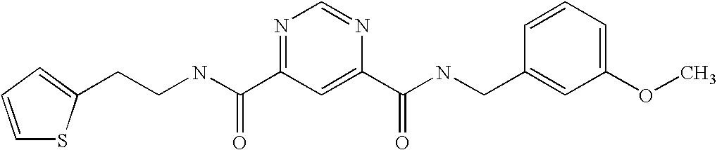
C(NC(=O)C1=NC=NC(C(=O)NCC2=CC(OC)=CC=C2)=C1)CC1=CC=CS1
